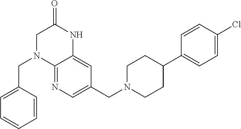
C12=NC=C(CN3CCC(C4=CC=C(Cl)C=C4)CC3)C=C1NC(=O)CN2CC1=CC=CC=C1
